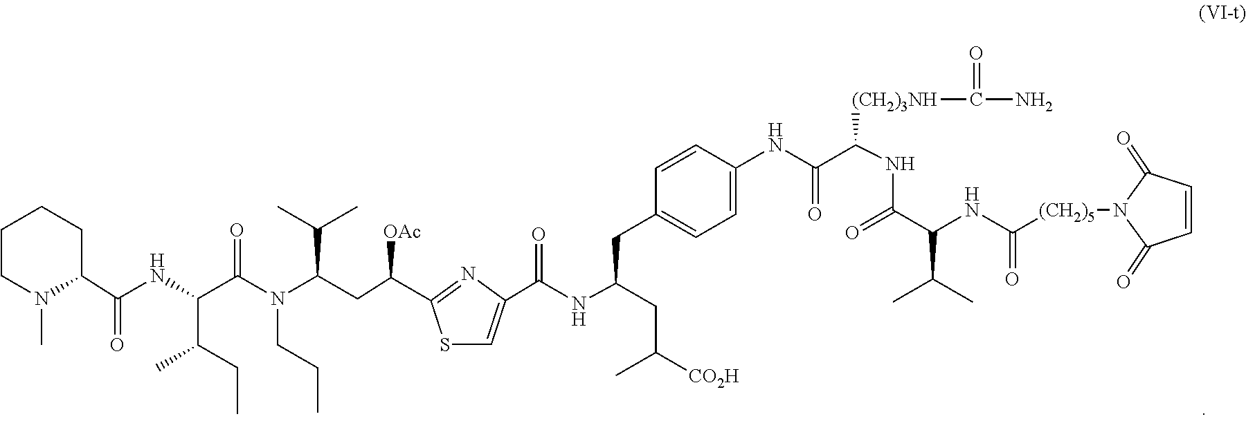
C1CN(C)C(C(NC(C(=O)N(C(CC([OAc])C2=NC(C(NC(CC3=CC=C(NC(C(NC(C(NC([(CH2)5]N4C(=O)C=CC4=O)=O)C(C)C)=O)[(CH2)3NH]C(=O)N)=O)C=C3)CC([CO2H])C)=O)=CS2)C(C)C)CCC)C(CC)C)=O)CC1
